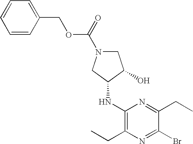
C1(NC2C(O)CN(C(OCC3=CC=CC=C3)=O)C2)=C(CC)N=C(Br)C(CC)=N1
